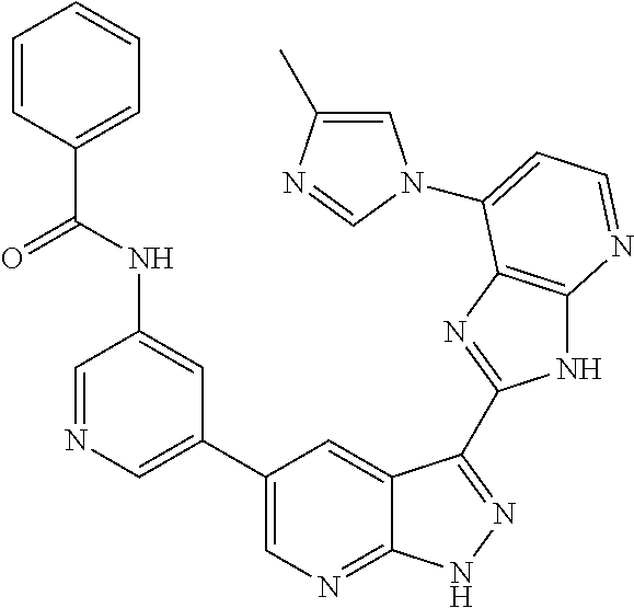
C1=NC=C(C2=CN=C3C(=C2)C(C2=NC4=C(N2)N=CC=C4N2C=C(C)N=C2)=NN3)C=C1NC(C1=CC=CC=C1)=O
